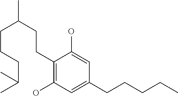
C1(CCC(C)CCCC(C)C)=C(O)C=C(CCCCC)C=C1O
